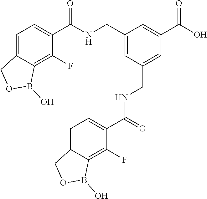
O1B(O)C2=C(F)C(C(NCC3=CC(C(=O)O)=CC(CNC(C4=CC=C5COB(O)C5=C4F)=O)=C3)=O)=CC=C2C1
